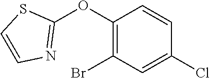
C1(OC2=NC=CS2)=C(Br)C=C(Cl)C=C1
